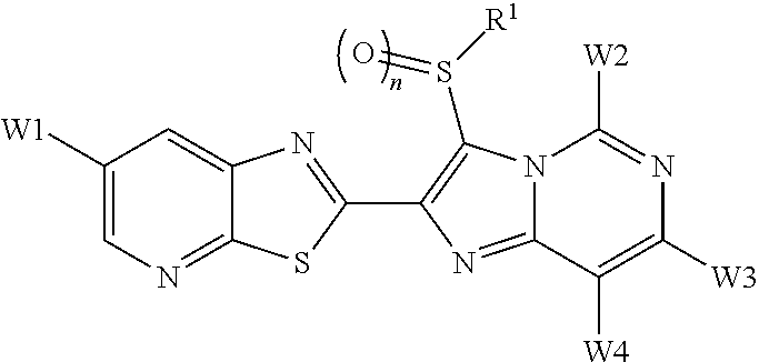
C12=NC=C([W1])C=C1N=C(C1=C(S([R1])=O)N3C(=N1)C([W4])=C([W3])N=C3[W2])S2
